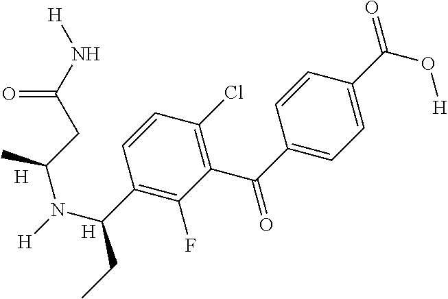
[H].[H].C1=C(C(=O)O[H])C=CC(C(=O)C2=C(Cl)C=CC(C(N([H])C(CC(N[H])=O)C)CC)=C2F)=C1
